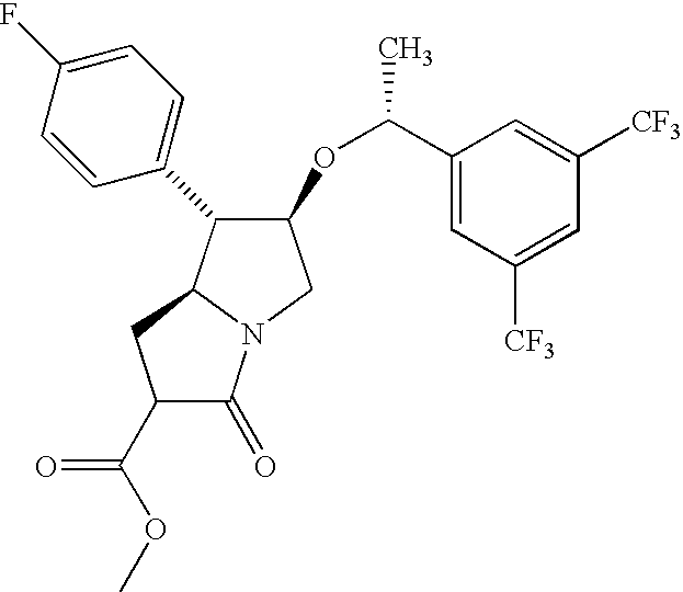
C(OC)(C1C(=O)N2C(C1)C(C1=CC=C(F)C=C1)C(OC(C1=CC([CF3])=CC([CF3])=C1)C)C2)=O
